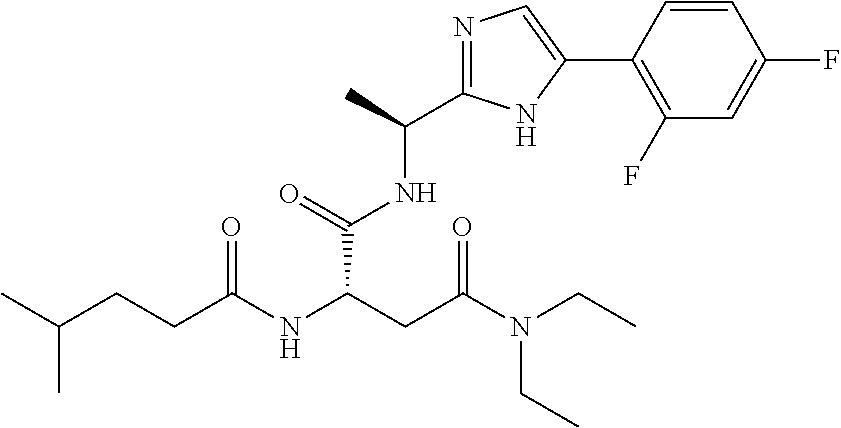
N(C(CC(NC(CCC(C)C)=O)C(NC(C)C1=NC=C(C2=C(F)C=C(F)C=C2)N1)=O)=O)(CC)CC
